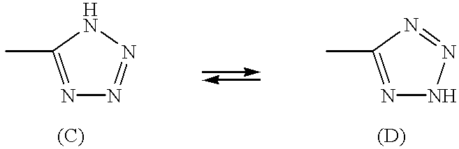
N1=C(C)NN=N1.N1=C(C)N=NN1
